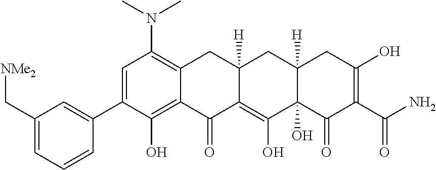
C1=C(C2=CC(C[NMe2])=CC=C2)C(O)=C2C(=C1N(C)C)CC1([H])C(=C(O)C3(O)C([H])(C1)CC(O)=C(C(N)=O)C3=O)C2=O
